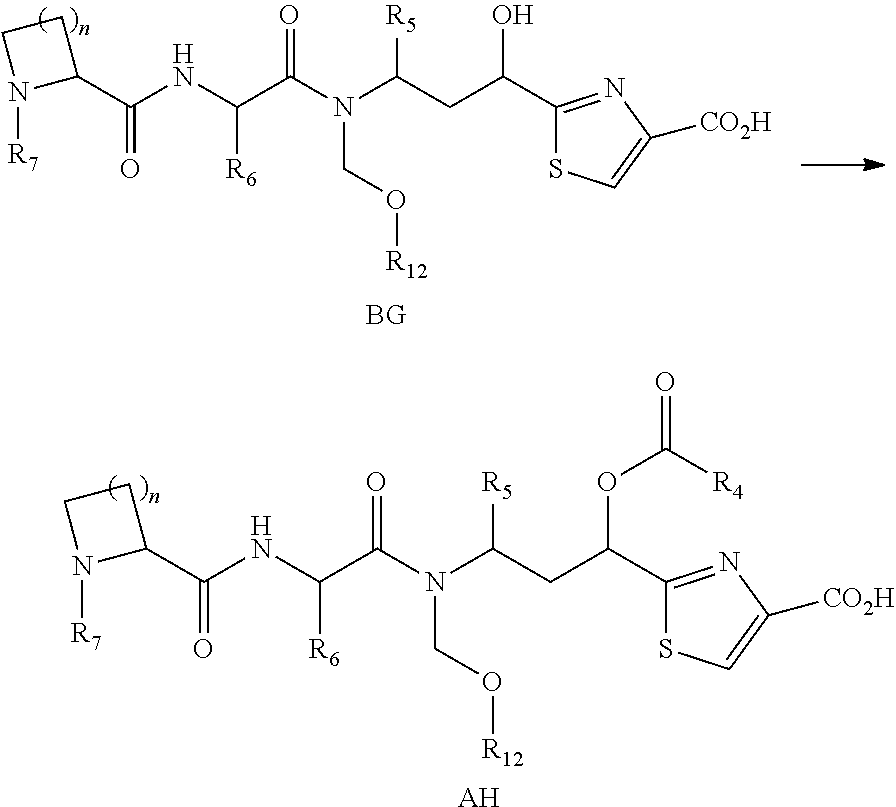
C(C(N(C(CC(OC(=O)[R4])C1=NC([CO2H])=CS1)[R5])CO[R12])=O)(NC(C1CCN1[R7])=O)[R6].[AH].C(C(N(C(CC(O)C1=NC([CO2H])=CS1)[R5])CO[R12])=O)(NC(C1CCN1[R7])=O)[R6]
